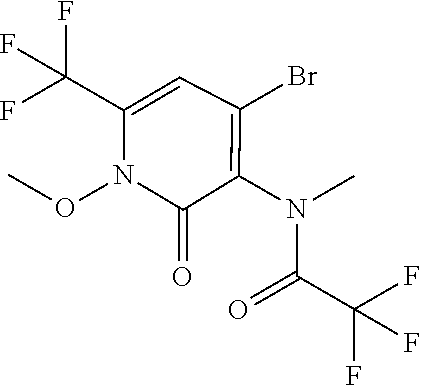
N(C)(C1=C(Br)C=C(C(F)(F)F)N(OC)C1=O)C(C(F)(F)F)=O
